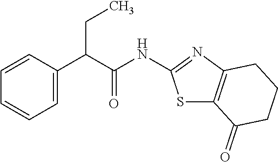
S1C2=C(N=C1NC(C(C1=CC=CC=C1)CC)=O)CCCC2=O
